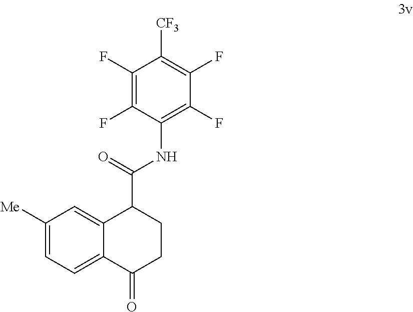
C1([Me])=CC=C2C(=C1)C(C(=O)NC1=C(F)C(F)=C([CF3])C(F)=C1F)CCC2=O
